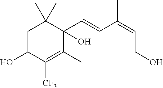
C1C(O)C([CF3])=C(C)C(C=CC(=CCO)C)(O)C1(C)C
